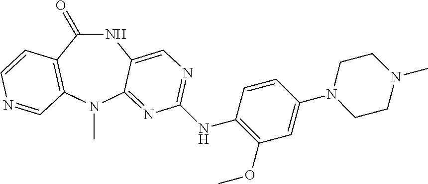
N1C(=O)C2=C(N(C)C3=NC(NC4=C(OC)C=C(N5CCN(C)CC5)C=C4)=NC=C13)C=NC=C2
